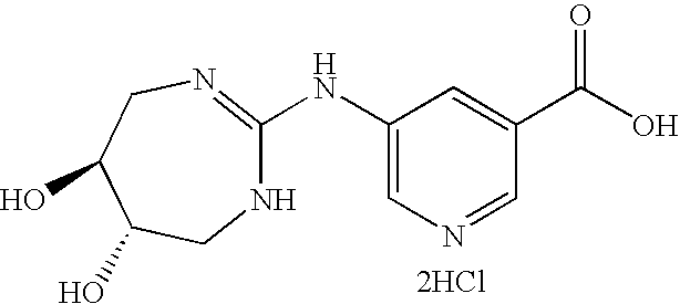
C1(NC2=NCC(O)C(O)CN2)=CN=CC(C(O)=O)=C1.[2HCl]
